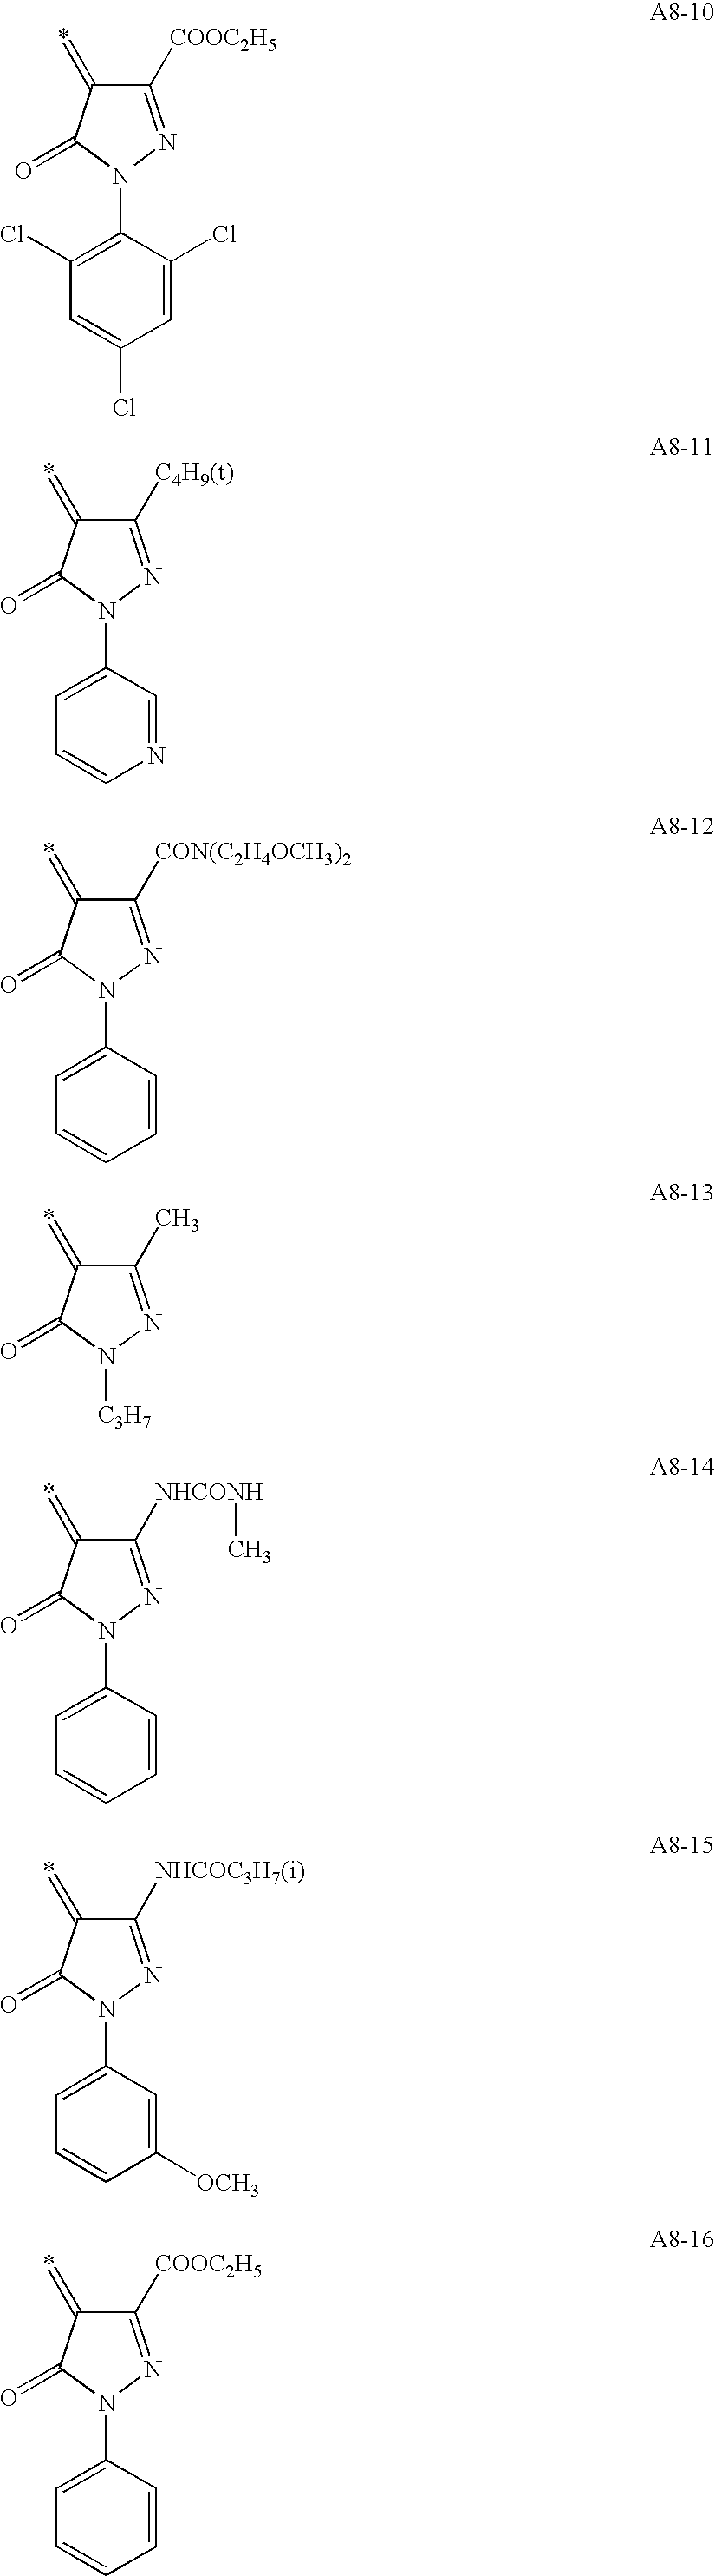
C1([COOC2H5])=NN(C2=C(Cl)C=C(Cl)C=C2Cl)C(=O)C1=*.C1([C4H9(t)])=NN(C2=CC=CN=C2)C(=O)C1=*.C1([CON(C2H4OCH3)2])=NN(C2=CC=CC=C2)C(=O)C1=*.C1(C)=NN([C3H7])C(=O)C1=*.C1([NHCONH]C)=NN(C2=CC=CC=C2)C(=O)C1=*.C1([NHCOC3H7(i)])=NN(C2=CC=CC([OCH3])=C2)C(=O)C1=*.C1([COOC2H5])=NN(C2=CC=CC=C2)C(=O)C1=*
